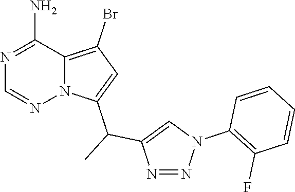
N1=C(N)C2=C(Br)C=C(C(C)C3=CN(C4=C(F)C=CC=C4)N=N3)N2N=C1
